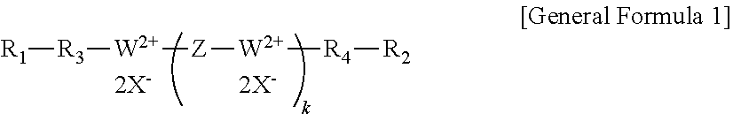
[R1][R3][W][Z][W][R4][R2]
